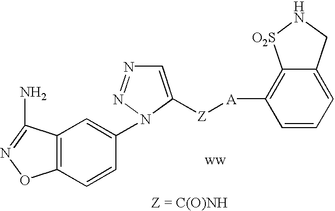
C1=C([Z][A]C2=C3C(=CC=C2)CN[O2S]3)N(C2=CC3=C(C=C2)ON=C3N)N=N1
